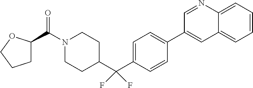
N1(C(C2CCCO2)=O)CCC(C(C2=CC=C(C3=CC4=CC=CC=C4N=C3)C=C2)(F)F)CC1
